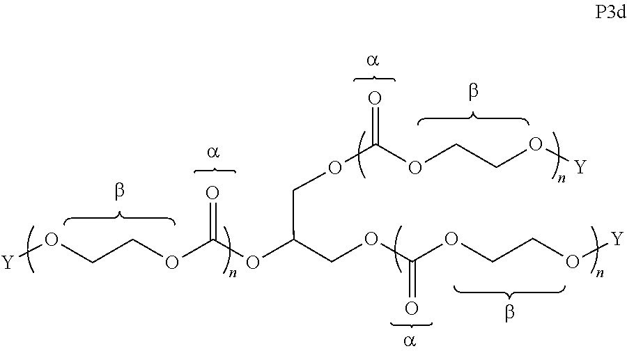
[Y]OCCOC(OC(COC(OCCO[Y])=O)COC(OCCO[Y])=O)=O
